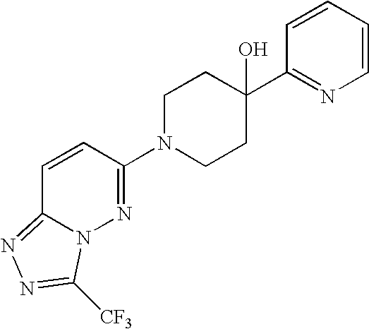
C1N(C2=NN3C(=NN=C3[CF3])C=C2)CCC(C2=NC=CC=C2)(O)C1
